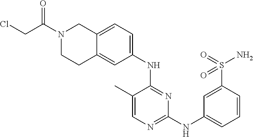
C1(C)=CN=C(NC2=CC=CC(S(=O)(N)=O)=C2)N=C1NC1=CC=C2C(=C1)CCN(C(=O)CCl)C2
